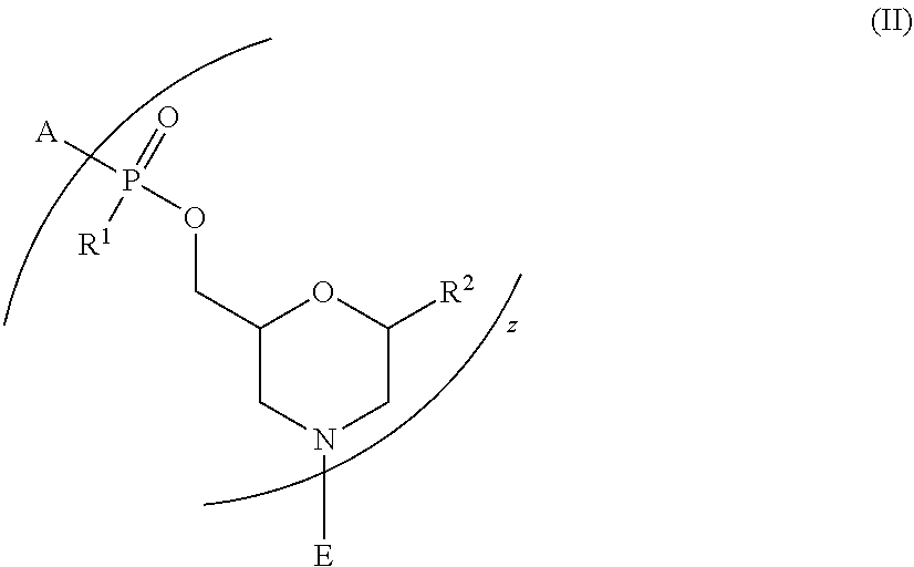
C1(COP([A])(=O)[R1])CN([E])CC([R2])O1
